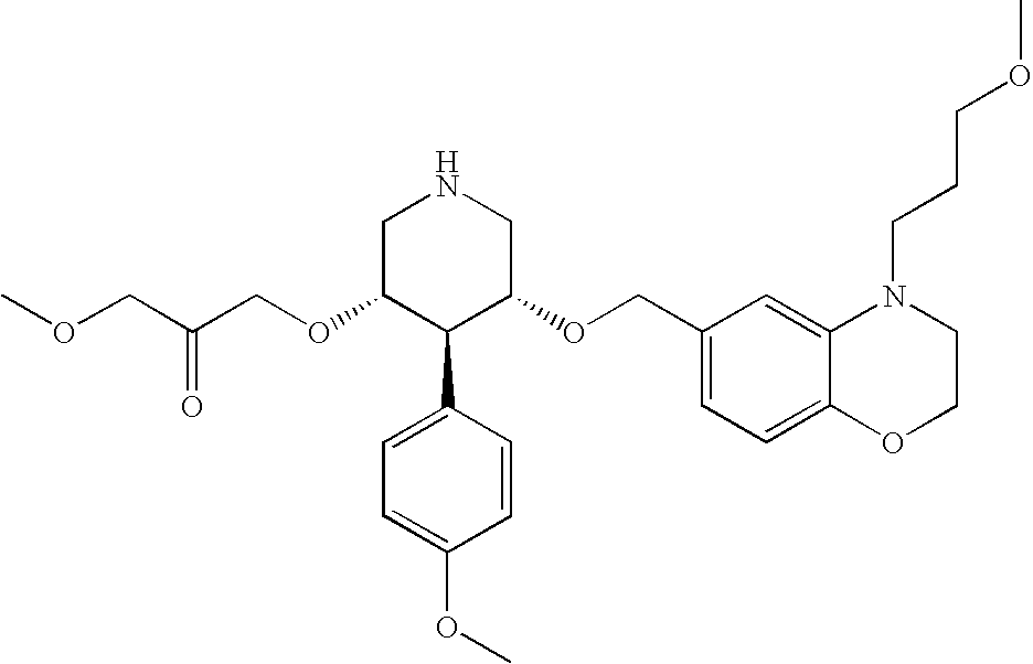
C(OC1C(C2=CC=C(OC)C=C2)C(OCC2=CC=C3C(=C2)N(CCCOC)CCO3)CNC1)C(COC)=O
